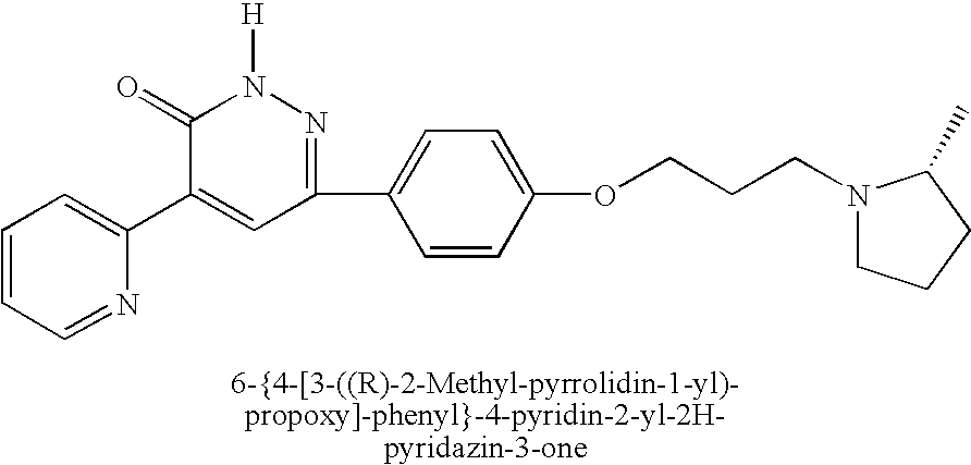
C1=CC=NC(C2=CC(C3=CC=C(OCCCN4CCCC4C)C=C3)=NN([H])C2=O)=C1
